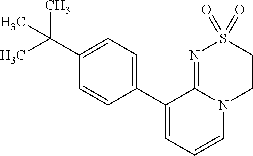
C1(C2=CC=CN3C2=NS(=O)(=O)CC3)=CC=C(C(C)(C)C)C=C1
